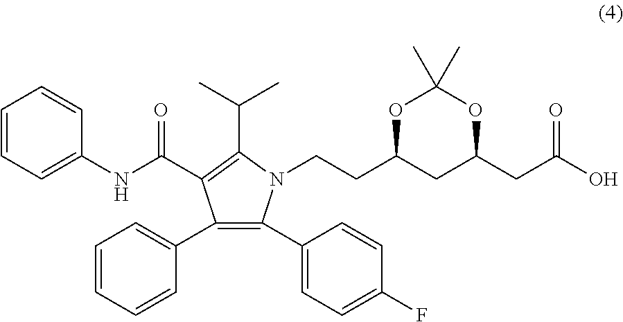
N1(CCC2CC(CC(O)=O)OC(C)(C)O2)C(C(C)C)=C(C(NC2=CC=CC=C2)=O)C(C2=CC=CC=C2)=C1C1=CC=C(F)C=C1
